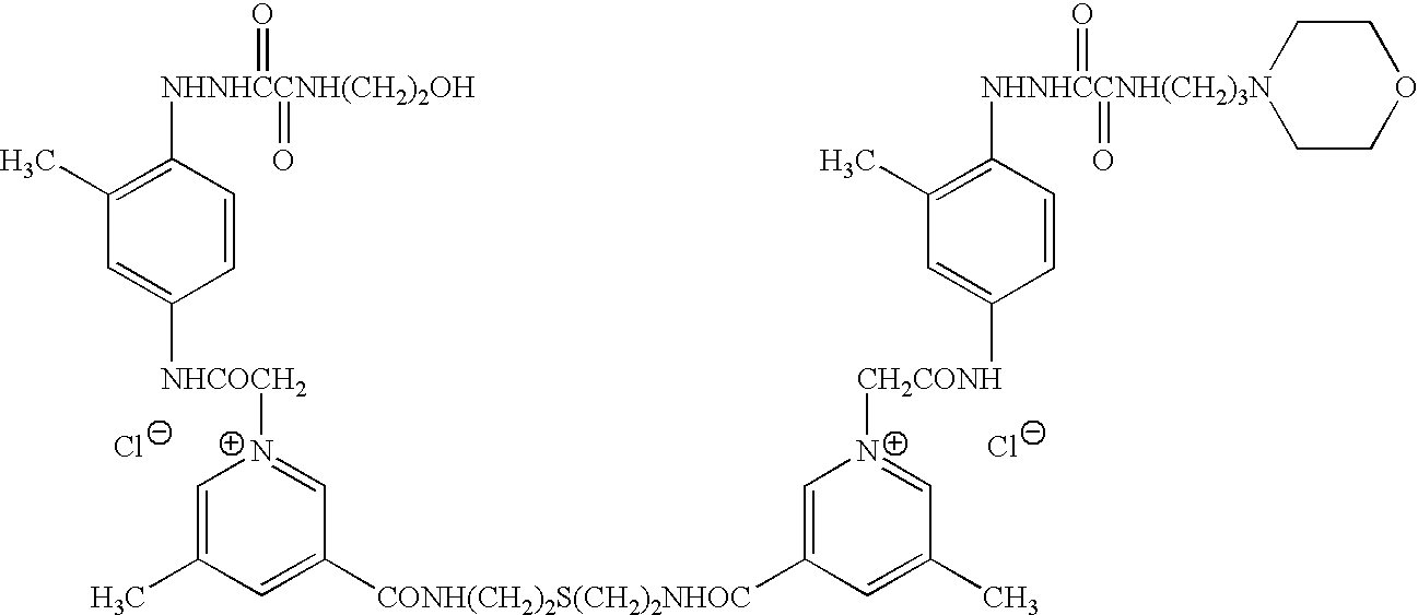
[Cl-].[NHNHCCNH(CH2)2OH](C1=C(C)C=C([NHCOCH2][N+]2=CC([CONH(CH2)2S(CH2)2NHOC]C3=C[N+]([CH2CONH]C4=CC(C)=C([NHNHCCNH(CH2)3N]5(=O)(=O)CCOCC5)C=C4)=CC(C)=C3)=CC(C)=C2)C=C1)(=O)=O.[Cl-]
